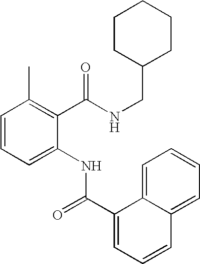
C1=CC=C(NC(=O)C2=CC=CC3=CC=CC=C32)C(C(NCC2CCCCC2)=O)=C1C
